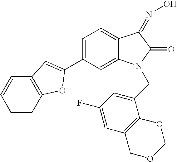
C1=C(C2=CC3=C(C=CC=C3)O2)C=C2C(=C1)C(=NO)C(=O)N2CC1=CC(F)=CC2=C1OCOC2
